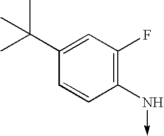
C1(F)=C(N->C)C=CC(C(C)(C)C)=C1
